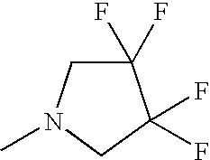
C1(F)(F)CN(C)CC1(F)F
